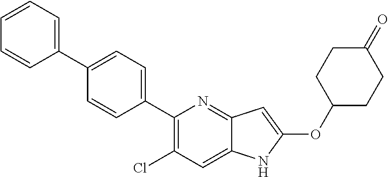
C1(C2=CC=C(C3=CC=CC=C3)C=C2)=C(Cl)C=C2C(=N1)C=C(OC1CCC(=O)CC1)N2
